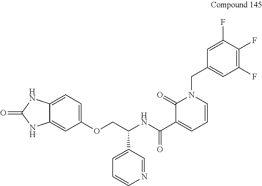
C(NC(C1=CC=CN(CC2=CC(F)=C(F)C(F)=C2)C1=O)=O)(COC1=CC=C2C(=C1)NC(=O)N2)C1=CC=CN=C1
